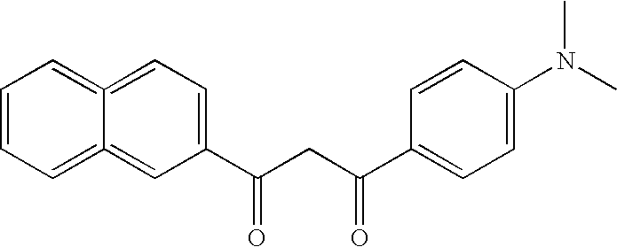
C1(C(CC(C2=CC=C(N(C)C)C=C2)=O)=O)=CC=C2=CC=CC=C2=C1
